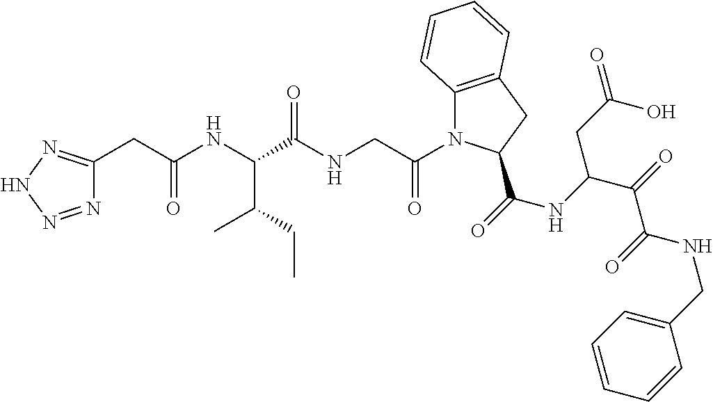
C(C(NC(C(NCC(=O)N1C2=C(CC1C(=O)NC(C(=O)C(=O)NCC1=CC=CC=C1)CC(=O)O)C=CC=C2)=O)C(CC)C)=O)C1=NNN=N1
